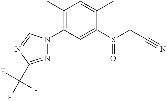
C1(C)=C(N2N=C(C(F)(F)F)N=C2)C=C(S(CC#N)=O)C(C)=C1
